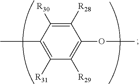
C1([R28])=C([R30])C(C)=C([R31])C([R29])=C1OC
